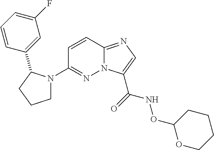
N12C(=NC=C1C(=O)NOC1OCCCC1)C=CC(N1CCCC1C1=CC(F)=CC=C1)=N2
